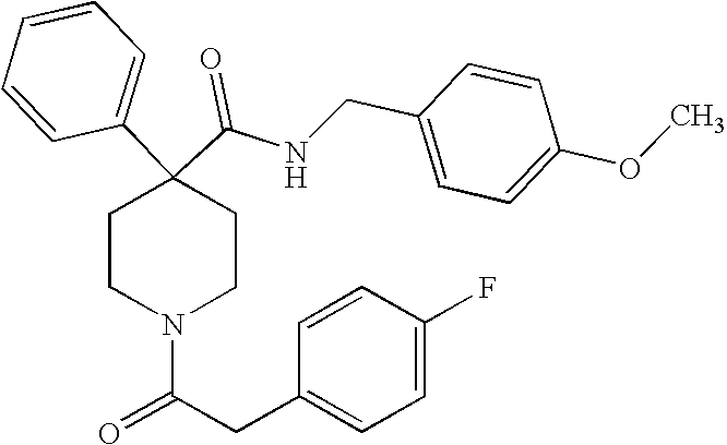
N(C(C1(C2=CC=CC=C2)CCN(C(CC2=CC=C(F)C=C2)=O)CC1)=O)CC1=CC=C(OC)C=C1
